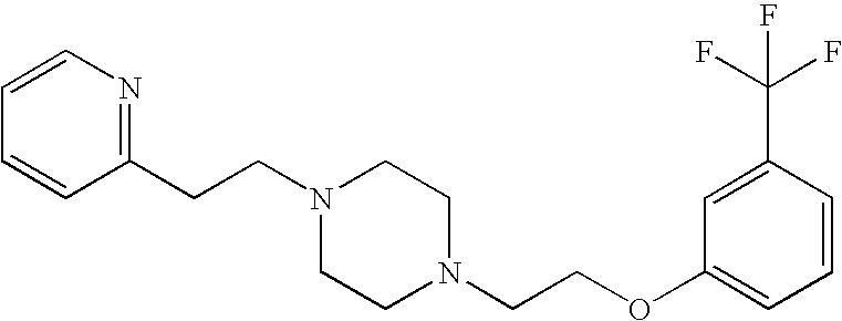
C1N(CCC2=NC=CC=C2)CCN(CCOC2=CC=CC(C(F)(F)F)=C2)C1
